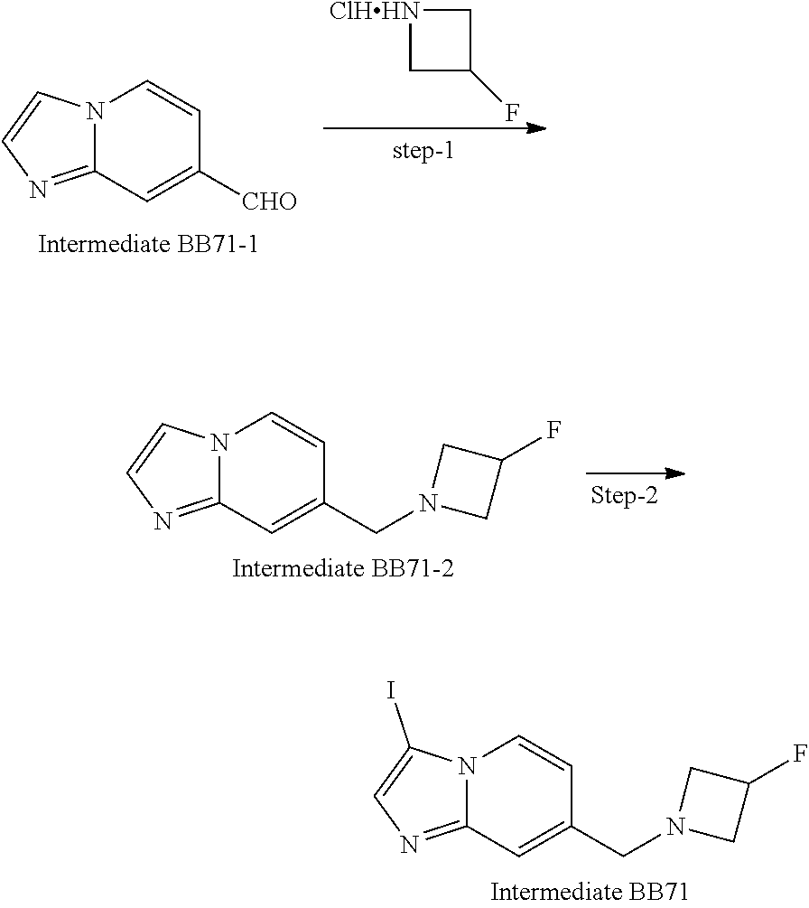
C1[ClHHN]CC1F.N12C(=NC=C1)C=C([CHO])C=C2.N12C(=NC=C1)C=C(CN1CC(F)C1)C=C2.N12C(=NC=C1I)C=C(CN1CC(F)C1)C=C2
